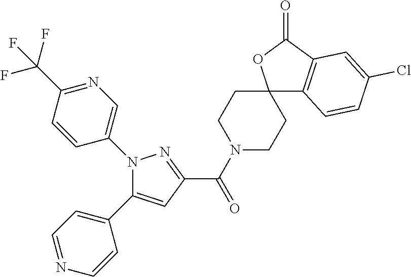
C(=O)(C1=NN(C2=CN=C(C(F)(F)F)C=C2)C(C2=CC=NC=C2)=C1)N1CCC2(CC1)C1=C(C(=O)O2)C=C(Cl)C=C1
